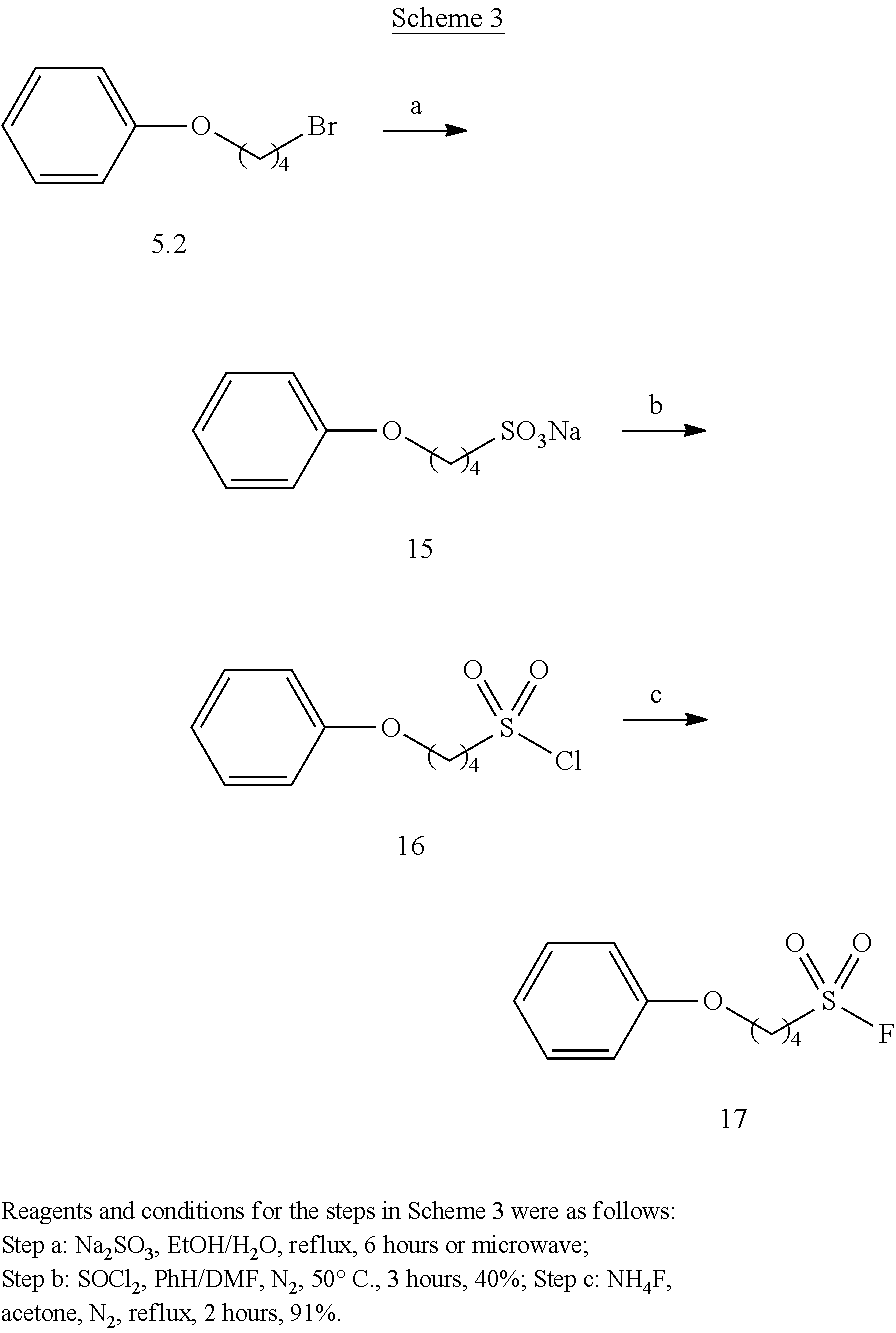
C1=CC(OCBr)=CC=C1.C1=CC(OC[SO3Na])=CC=C1.C1=CC(OCS(Cl)(=O)=O)=CC=C1.C1=CC(OCS(F)(=O)=O)=CC=C1
